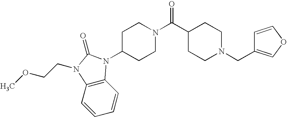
C1=CC2=C(C=C1)N(CCOC)C(=O)N2C1CCN(C(C2CCN(CC3=COC=C3)CC2)=O)CC1
